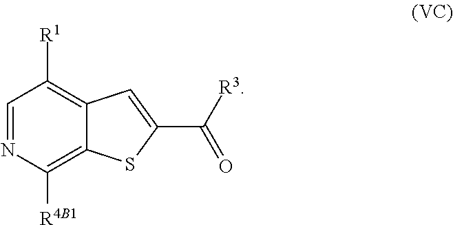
C1=NC([R4B1])=C2C(=C1[R1])C=C(C([R3])=O)S2
